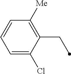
C1=C(Cl)C(CC)=C([Me])C=C1
